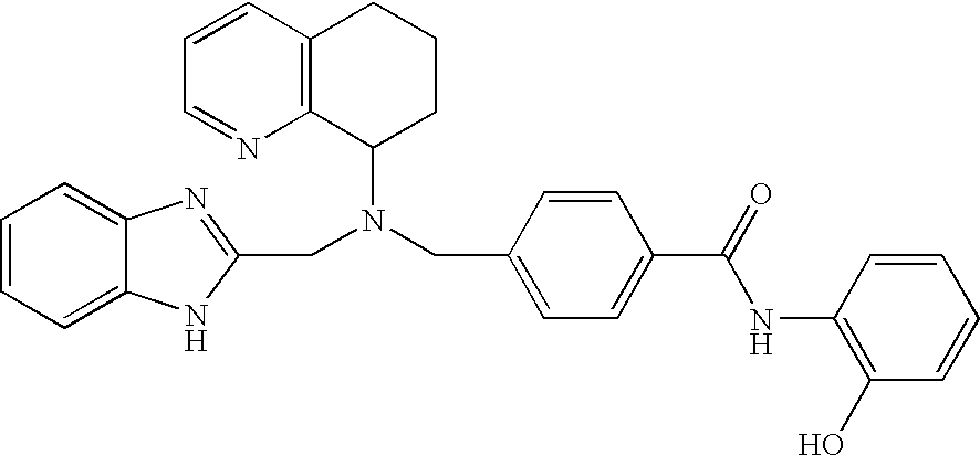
C1=CC=C2C(=C1)N=C(CN(CC1=CC=C(C(=O)NC3=C(O)C=CC=C3)C=C1)C1CCCC3=C1N=CC=C3)N2
